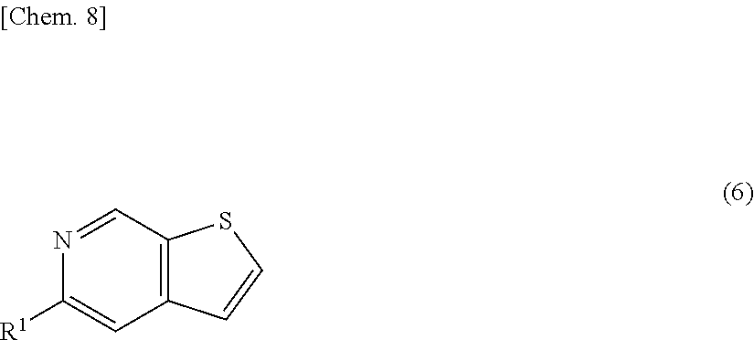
C12=C(C=NC([R1])=C1)SC=C2
